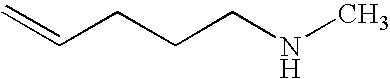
C(CCNC)C=C
